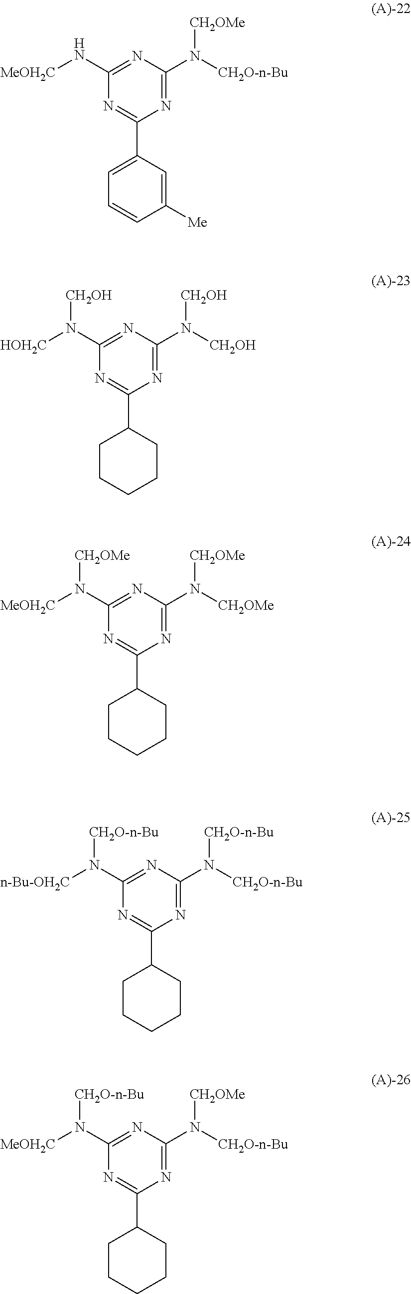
N1=C(C2=CC=CC([Me])=C2)N=C(N([CH2O-n-Bu])[CH2OMe])N=C1N[MeOH2C].N1=C(C2CCCCC2)N=C(N([CH2OH])[CH2OH])N=C1N([HOH2C])[CH2OH].N1=C(C2CCCCC2)N=C(N([CH2OMe])[CH2OMe])N=C1N([MeOH2C])[CH2OMe].N1=C(C2CCCCC2)N=C(N([CH2O-n-Bu])[CH2O-n-Bu])N=C1N([n-Bu-OH2C])[CH2O-n-Bu].N1=C(C2CCCCC2)N=C(N([CH2O-n-Bu])[CH2OMe])N=C1N([MeOH2C])[CH2O-n-Bu]
